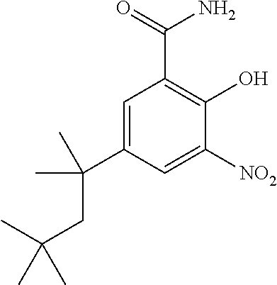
C1=C(C(C)(C)CC(C)(C)C)C=C([NO2])C(O)=C1C(=O)N
